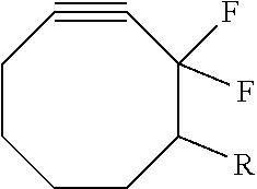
C1CC([R])C(F)(F)C#CCC1
